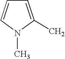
CC1=CC=CN1C
